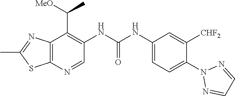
C1=NN(C2=CC=C(NC(NC3=C(C(C)[MeO])C4=C(SC(C)=N4)N=C3)=O)C=C2[CHF2])N=C1
